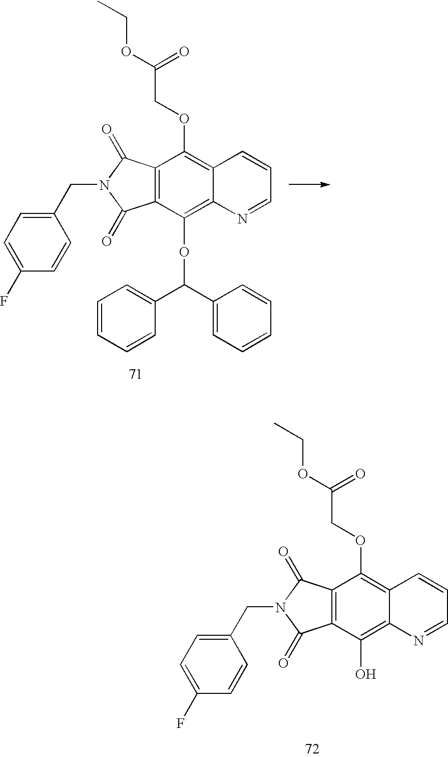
C12=C(C(OC(C3=CC=CC=C3)C3=CC=CC=C3)=C3C(=C1OCC(=O)OCC)C=CC=N3)C(=O)N(CC1=CC=C(F)C=C1)C2=O.C12=C(C(O)=C3C(=C1OCC(=O)OCC)C=CC=N3)C(=O)N(CC1=CC=C(F)C=C1)C2=O
